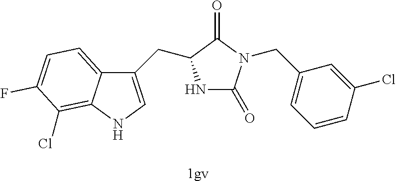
[1gv].N1C(=O)N(CC2=CC=CC(Cl)=C2)C(=O)C1CC1=CNC2=C(Cl)C(F)=CC=C12
